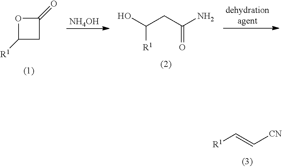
[R1]C=C[CN].C1([R1])CC(=O)O1.[NH4OH].C([R1])(O)CC(N)=O
